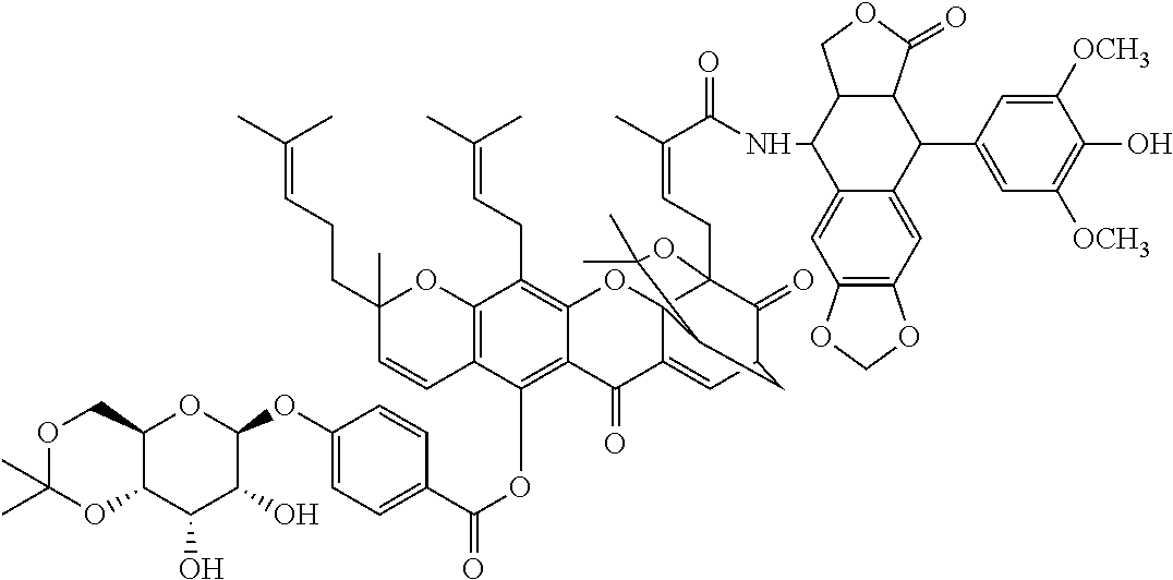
C12C(COC(C)(C)O1)OC(OC1=CC=C(C(OC3=C4C(=C(CC=C(C)C)C5=C3C=CC(C)(CCC=C(C)C)O5)OC35C(=CC6C(=O)C3(CC=C(C)C(=O)NC3C7=CC8=C(C=C7C(C7=CC([OCH3])=C(O)C([OCH3])=C7)C7C3COC7=O)OCO8)OC(C)(C)C5C6)C4=O)=O)C=C1)C(O)C2O
